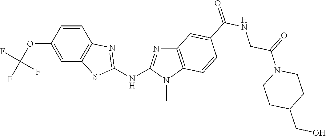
O(C1=CC2=C(C=C1)N=C(NC1=NC3=C(N1C)C=CC(C(NCC(N1CCC(CO)CC1)=O)=O)=C3)S2)C(F)(F)F
